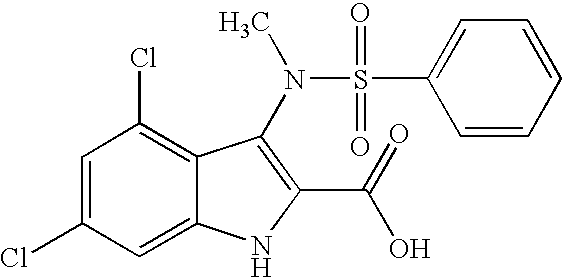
C1(Cl)=CC(Cl)=C2C(=C1)NC(C(O)=O)=C2N(S(=O)(=O)C1=CC=CC=C1)C
